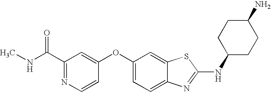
N1=C(C(=O)NC)C=C(OC2=CC=C3C(=C2)SC(NC2CCC(N)CC2)=N3)C=C1
